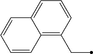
C1=CC=C2C(=C1CC)C=CC=C2
